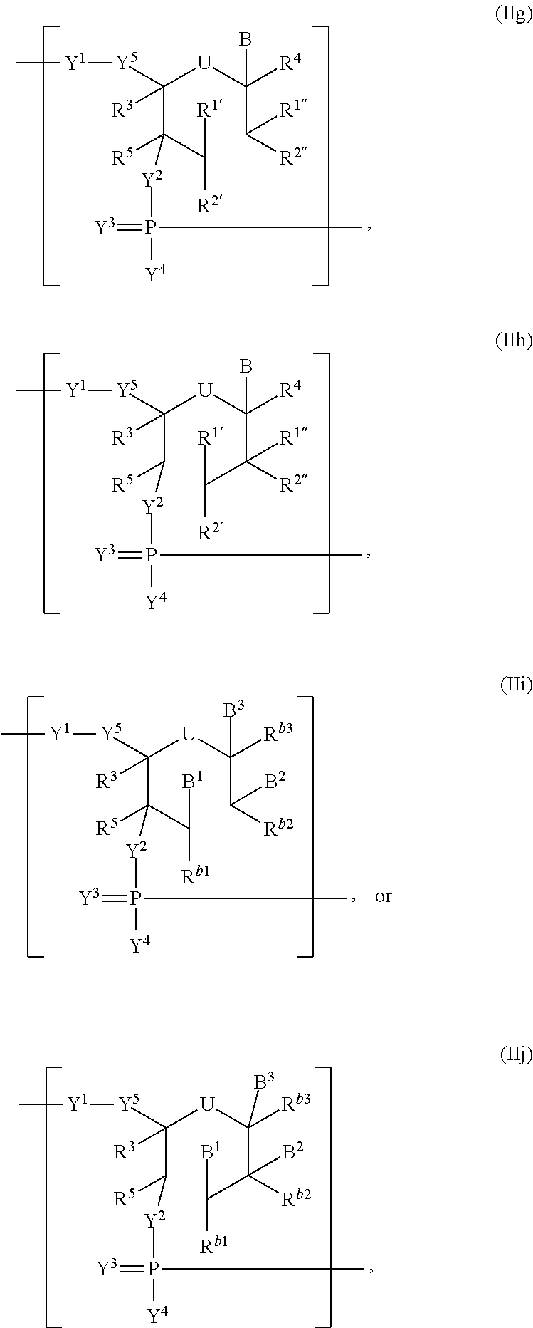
C(C(C([R1])[R2])([R5])[Y2]P(=[Y3])([Y4])C)([U]C(C([R1])[R2])([R4])B)([Y5][Y1]C)[R3].C(C([R5])[Y2]P(=[Y3])([Y4])C)([U]C(C(C([R1])[R2])([R1])[R2])([R4])B)([Y5][Y1]C)[R3].C(C(C([B1])[Rb1])([R5])[Y2]P(=[Y3])([Y4])C)([U]C(C([B2])[Rb2])([Rb3])[B3])([Y5][Y1]C)[R3].C(C([R5])[Y2]P(=[Y3])([Y4])C)([U]C(C(C([B1])[Rb1])([B2])[Rb2])([Rb3])[B3])([Y5][Y1]C)[R3]
